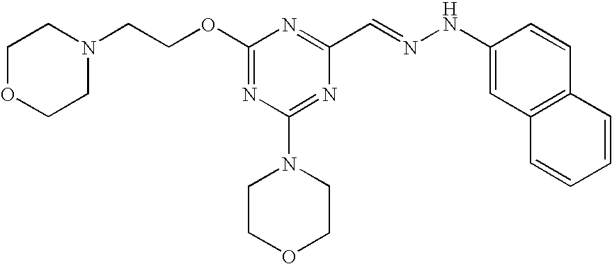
C(COC1=NC(N2CCOCC2)=NC(C=NNC2=CC3=C(C=C2)C=CC=C3)=N1)N1CCOCC1
